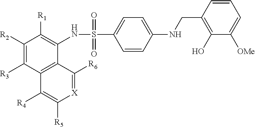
N(S(=O)(=O)C1=CC=C(NCC2=C(O)C([OMe])=CC=C2)C=C1)C1=C([R1])C([R2])=C([R3])C2=C1C([R6])=[X]C([R5])=C2[R4]
